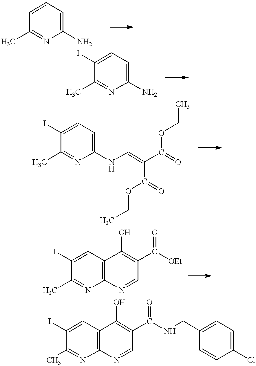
CC1=NC(N)=CC=C1.CC1=NC(N)=CC=C1I.CC1=NC(NC=C(C(=O)OCC)C(OCC)=O)=CC=C1I.CC1=NC2=C(C=C1I)C(O)=C(C([OEt])=O)C=N2.C1(C)=NC2=C(C=C1I)C(O)=C(C(NCC1=CC=C(Cl)C=C1)=O)C=N2
